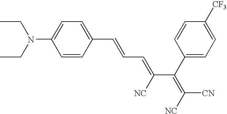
C1(N(CC)CC)=CC=C(C=CC=C(C(C2=CC=C([CF3])C=C2)=C([NC])[CN])[NC])C=C1
